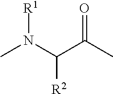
[R1]N(C(C(C)=O)[R2])C
